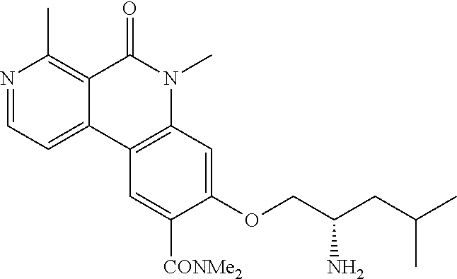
N1=CC=C2C(=C1C)C(=O)N(C)C1=C2C=C([CONMe2])C(OCC(CC(C)C)N)=C1
